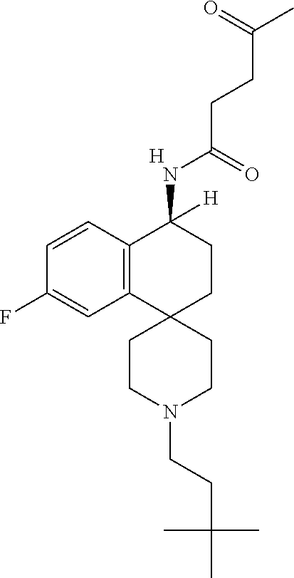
C12=C(C=CC(F)=C1)C(NC(CCC(C)=O)=O)([H])CCC21CCN(CCC(C)(C)C)CC1.[H]
